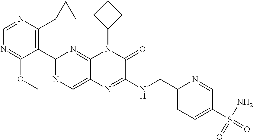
C1=NC(C2CC2)=C(C2=NC=C3C(=N2)N(C2CCC2)C(=O)C(NCC2=CC=C(S(=O)(N)=O)C=N2)=N3)C(OC)=N1
